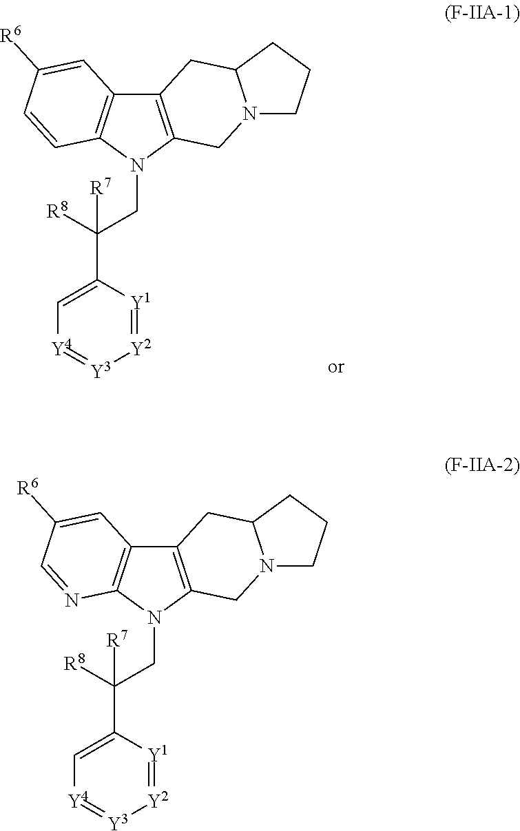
C12=C(N(CC(C3=C[Y4]=[Y3][Y2]=[Y1]3)([R8])[R7])C3=C1C=C([R6])C=N3)CN1C(C2)CCC1.C12=C(N(CC(C3=C[Y4]=[Y3][Y2]=[Y1]3)([R8])[R7])C3=C1C=C([R6])C=C3)CN1C(C2)CCC1
